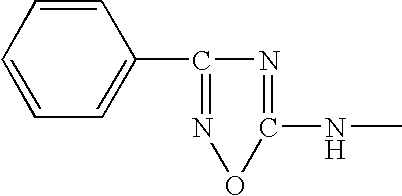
C1=CC=C(C2=NOC(NC)=N2)C=C1
